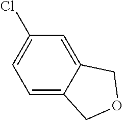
C1=C2C(=CC(Cl)=C1)COC2
